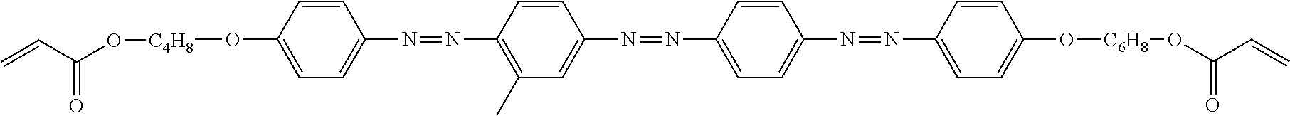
C1=C(O[C4H8]OC(C=C)=O)C=CC(N=NC2=C(C)C=C(N=NC3=CC=C(N=NC4=CC=C(O[C6H8]OC(C=C)=O)C=C4)C=C3)C=C2)=C1
